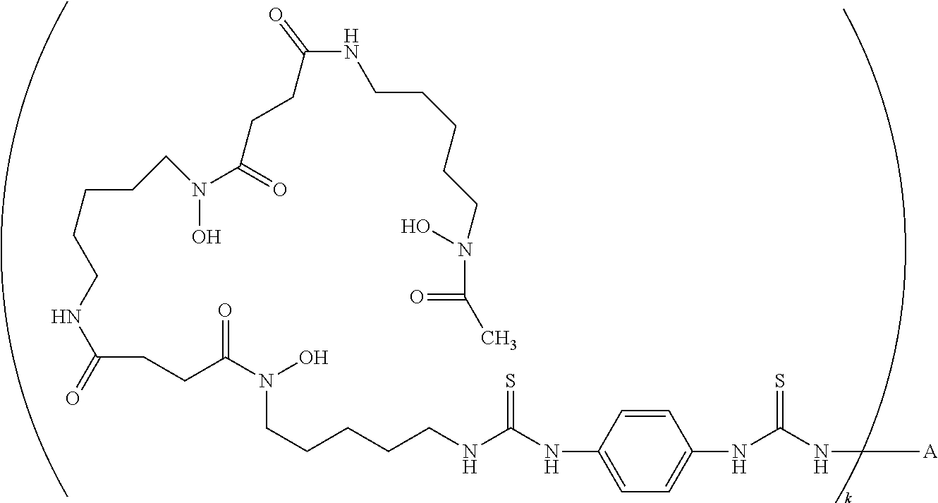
C1=C(NC(NCCCCCN(C(CCC(NCCCCCN(C(=O)CCC(NCCCCCN(C(=O)C)O)=O)O)=O)=O)O)=S)C=CC(NC(=S)N[A])=C1
